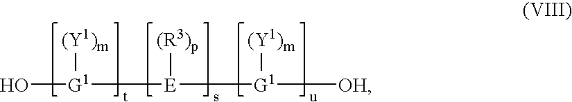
O[G1]([E]([G1]([(Y1)m])[OH])[(R3)p])[(Y1)m]
